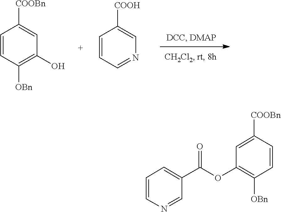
C1=CC=NC=C1[COOH].C1=CC([OBn])=C(O)C=C1[COOBn].C1=C(C(OC2=C([OBn])C=CC([COOBn])=C2)=O)C=NC=C1
